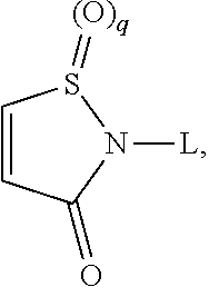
C1=CC(=O)N([L])S1=[(O)q]
